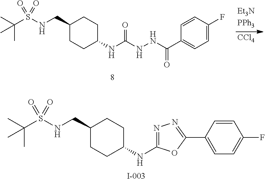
C1(NC2CCC(CNS(C(C)(C)C)(=O)=O)CC2)=NN=C(C2=CC=C(F)C=C2)O1.[CCl4].O=C(NC1CCC(CNS(C(C)(C)C)(=O)=O)CC1)NNC(C1=CC=C(F)C=C1)=O
